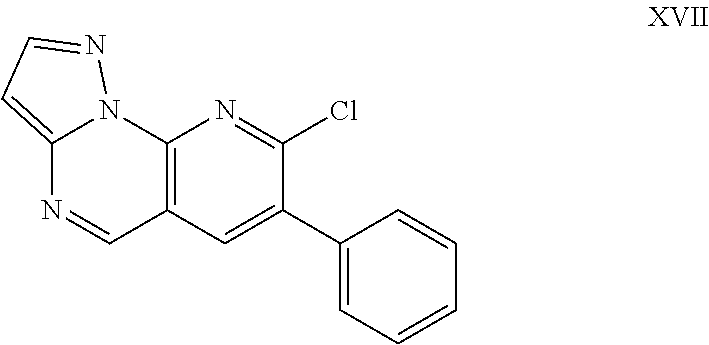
C12=CC=NN1C1=C(C=N2)C=C(C2=CC=CC=C2)C(Cl)=N1
